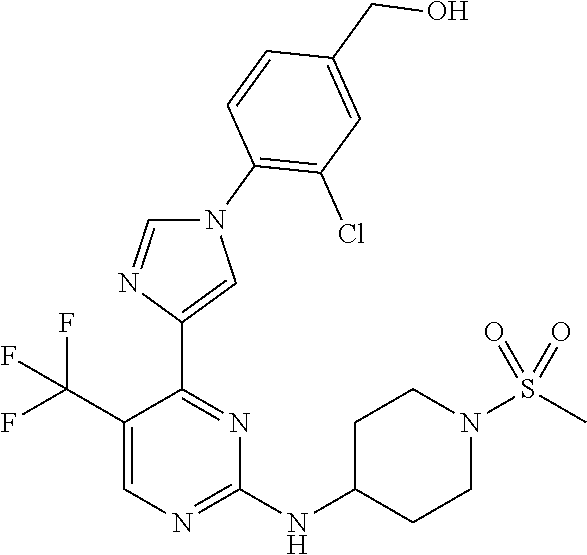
C1(C(F)(F)F)=CN=C(NC2CCN(S(C)(=O)=O)CC2)N=C1C1=CN(C2=C(Cl)C=C(CO)C=C2)C=N1
